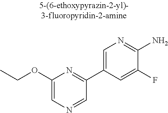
C1(OCC)=CN=CC(C2=CN=C(N)C(F)=C2)=N1
